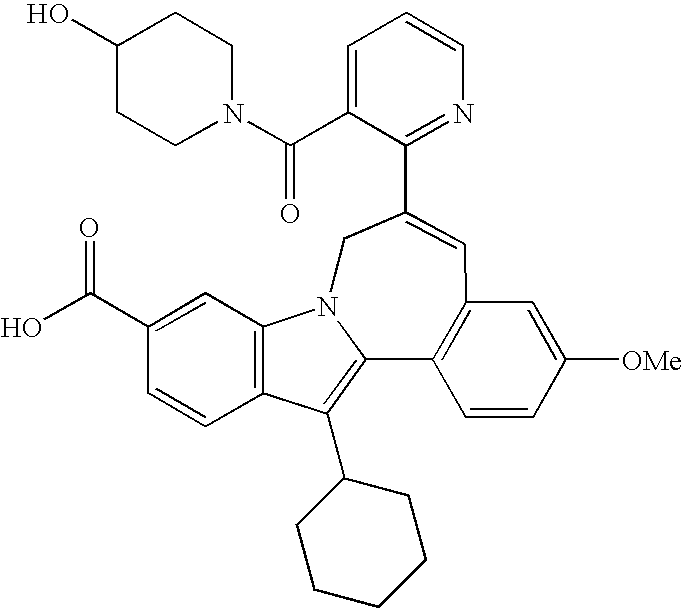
C1=C(C(N2CCC(O)CC2)=O)C(C2=CC3=C(C4=C(C5CCCCC5)C5=C(C=C(C(O)=O)C=C5)N4C2)C=CC([OMe])=C3)=NC=C1
